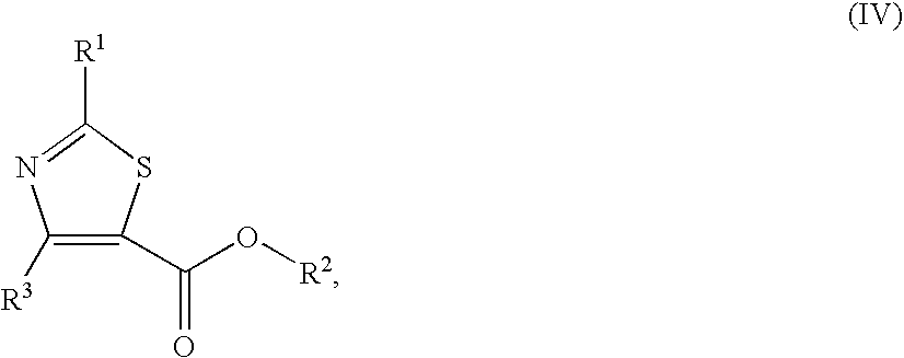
C1([R3])=C(C(O[R2])=O)SC([R1])=N1
